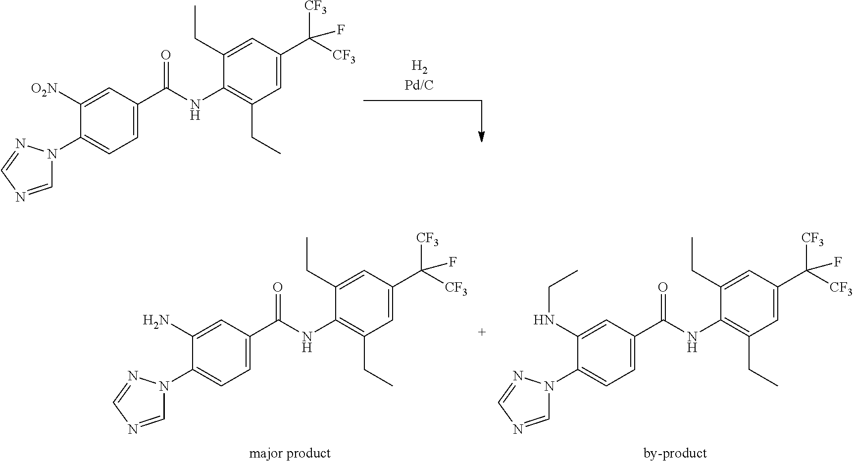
N1(C2=CC=C(C(NC3=C(CC)C=C(C([CF3])([CF3])F)C=C3CC)=O)C=C2[O2N])C=NC=N1.N1(C2=CC=C(C(NC3=C(CC)C=C(C([CF3])([CF3])F)C=C3CC)=O)C=C2N)C=NC=N1.N1(C2=CC=C(C(NC3=C(CC)C=C(C([CF3])([CF3])F)C=C3CC)=O)C=C2NCC)C=NC=N1
